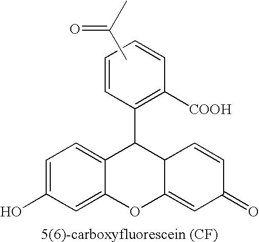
C1=C(O)C=C2C(=C1)C(C1=C([COOH])C=CC=C1)C1C(=CC(=O)C=C1)O2.CC(C)=O
